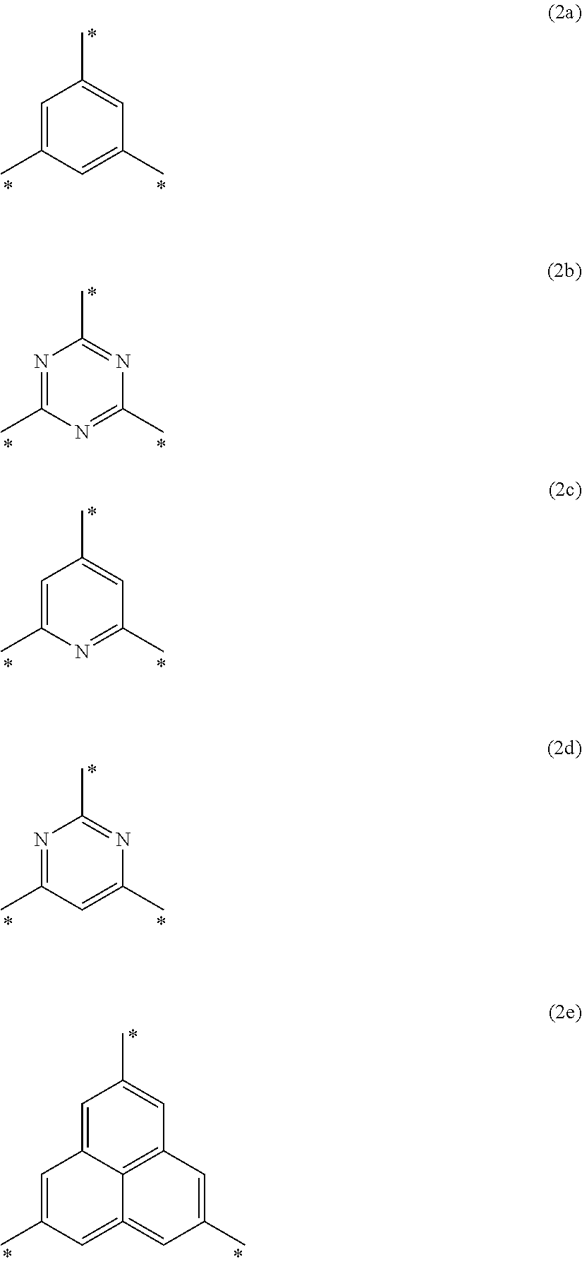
C1=C(C)C=C(C)C=C1C.N1=C(C)N=C(C)N=C1C.C1=C(C)N=C(C)C=C1C.N1=C(C)C=C(C)N=C1C.C1=C2C3=C(C=C1C)C=C(C)C=C3=CC(C)=C2
